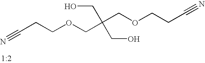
C(CCOCC(COCCC#N)(CO)CO)#N
